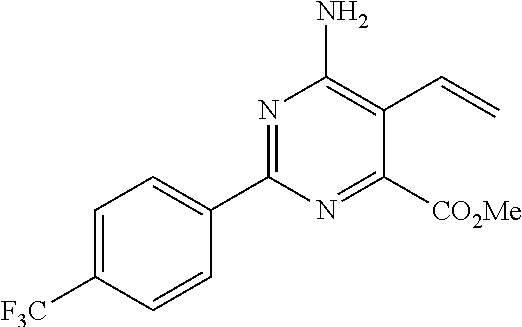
C1(C2=NC(N)=C(C=C)C([CO2Me])=N2)=CC=C([F3C])C=C1
